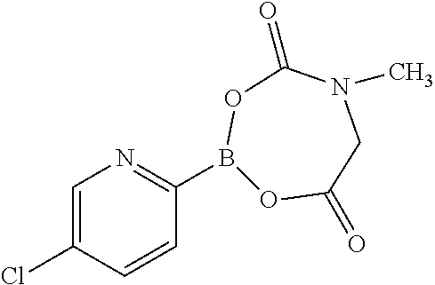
B1(C2=NC=C(Cl)C=C2)OC(=O)CN(C)C(=O)O1
